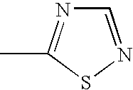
C1=NSC(C)=N1
